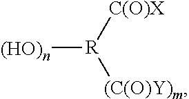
[(HO)n][R]([C(O)X])[(C(O)Y)m]
